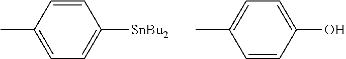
C1=CC(C)=CC=C1[SnBu2].C1=CC(C)=CC=C1O
